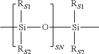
C[Si]([RS1])([RS2])O[Si](C)(C)([RS1])[RS2]
